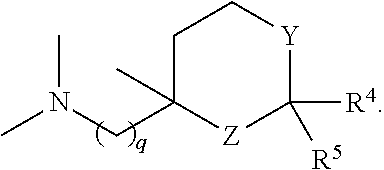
CN(CC1(C)CC[Y]C([R4])([R5])[Z]1)C
